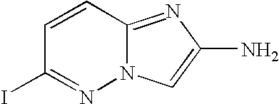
C12=NC(N)=CN1N=C(I)C=C2
